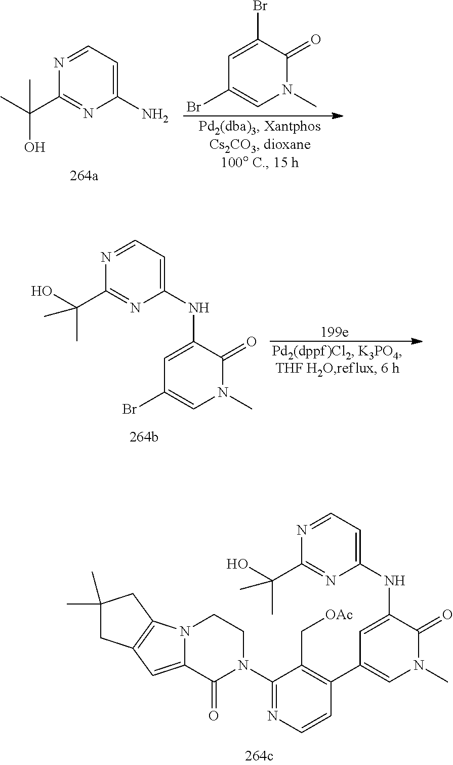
C1(NC2=CC(C3=C(C[OAc])C(N4CCN5C(=CC6=C5CC(C)(C)C6)C4=O)=NC=C3)=CN(C)C2=O)=CC=NC(C(O)(C)C)=N1.C1(N)=CC=NC(C(C)(C)O)=N1.C1=C(Br)C(=O)N(C)C=C1Br.C1(NC2=CC(Br)=CN(C)C2=O)=CC=NC(C(O)(C)C)=N1
